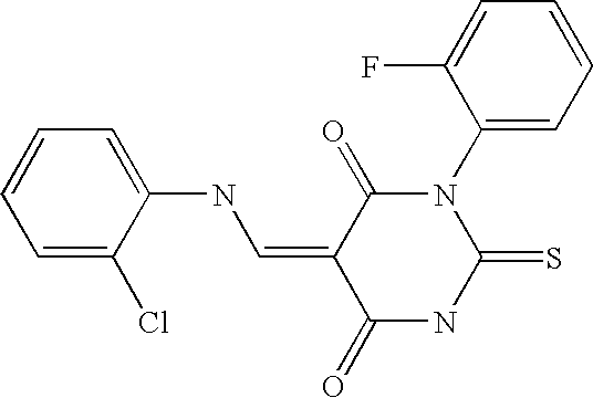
S=C1NC(=O)C(=CNC2=CC=CC=C2Cl)C(=O)N1C1=CC=CC=C1F
